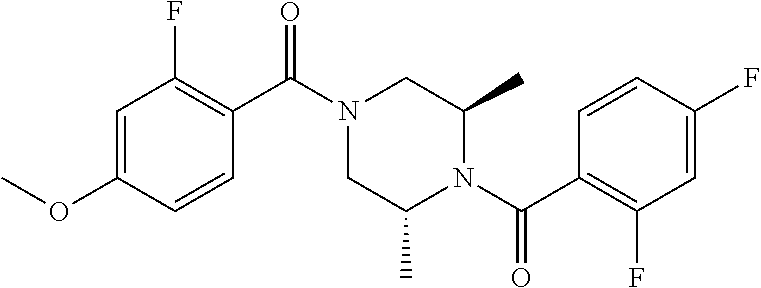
C1=C(OC)C=CC(C(N2CC(C)N(C(C3=C(F)C=C(F)C=C3)=O)C(C)C2)=O)=C1F
